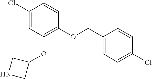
ClC1=CC(OC2CNC2)=C(OCC2=CC=C(Cl)C=C2)C=C1
